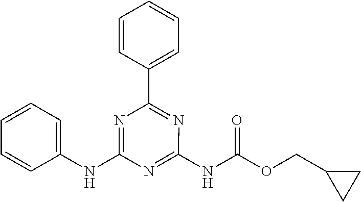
C1(NC2=CC=CC=C2)=NC(C2=CC=CC=C2)=NC(NC(OCC2CC2)=O)=N1
